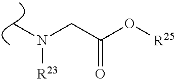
CN(CC(O[R25])=O)[R23]
